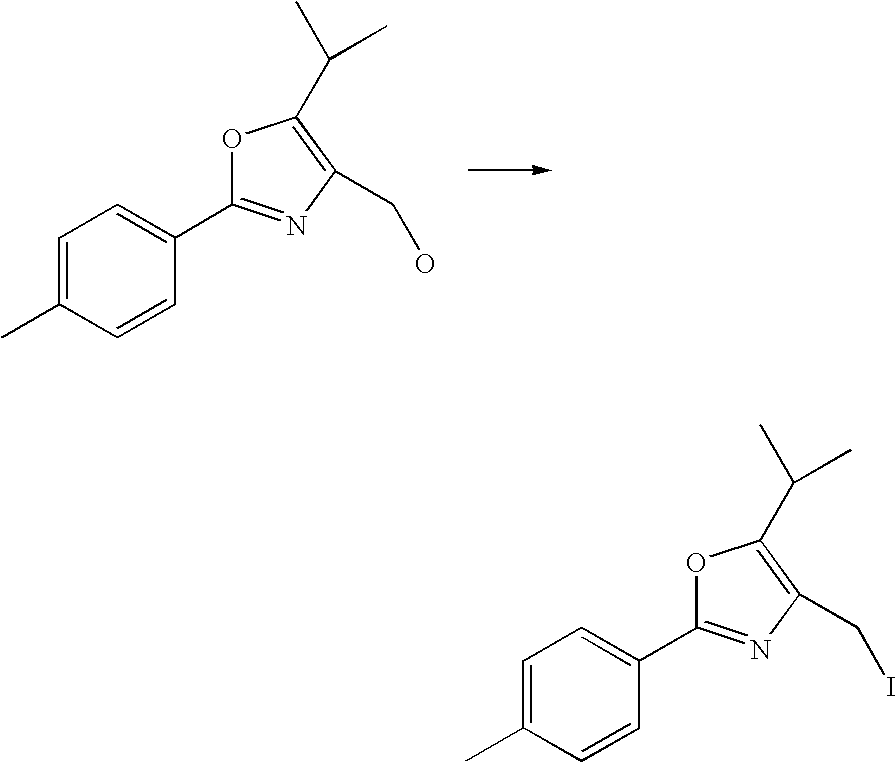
C1=C(C)C=CC(C2=NC(CO)=C(C(C)C)O2)=C1.C1=C(C)C=CC(C2=NC(CI)=C(C(C)C)O2)=C1
